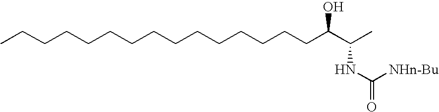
CCCCCCCCCCCCCCCC(C(C)NC(=O)[NHn-Bu])O
